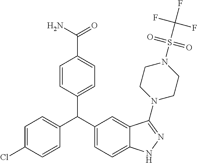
C1(C(C2=CC=C3C(=C2)C(N2CCN(S(C(F)(F)F)(=O)=O)CC2)=NN3)C2=CC=C(Cl)C=C2)=CC=C(C(N)=O)C=C1
